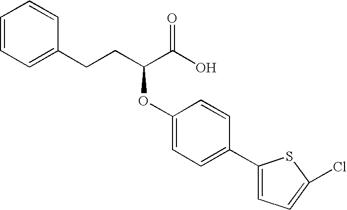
C1=CC=C(CCC(C(O)=O)OC2=CC=C(C3=CC=C(Cl)S3)C=C2)C=C1
